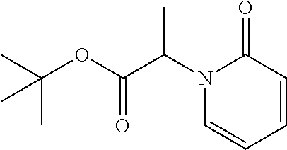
N1(C(C(OC(C)(C)C)=O)C)C=CC=CC1=O
